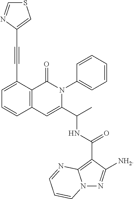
C1=C(C#CC2=CSC=N2)C2=C(C=C1)C=C(C(C)NC(C1=C3N(N=C1[NH2])C=CC=N3)=O)N(C1=CC=CC=C1)C2=O
